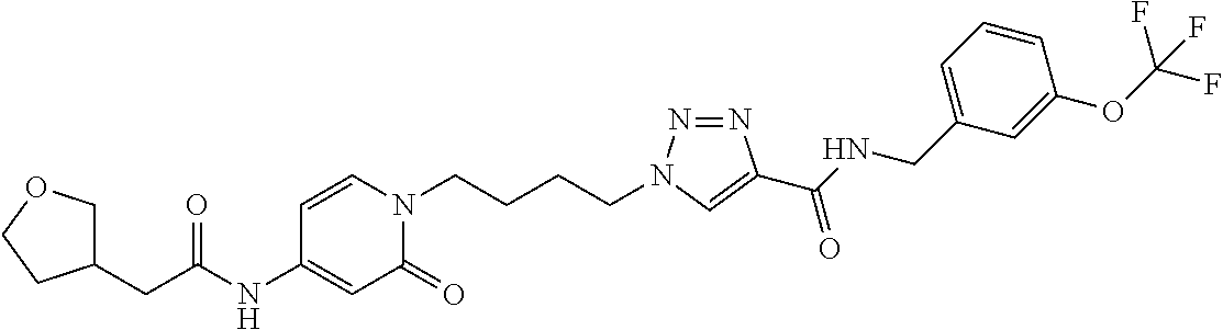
C(C(NC1=CC(=O)N(CCCCN2N=NC(C(NCC3=CC=CC(OC(F)(F)F)=C3)=O)=C2)C=C1)=O)C1COCC1
